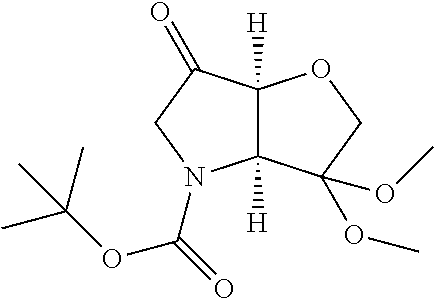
C12([H])C([H])(C(=O)CN1C(=O)OC(C)(C)C)OCC2(OC)OC
